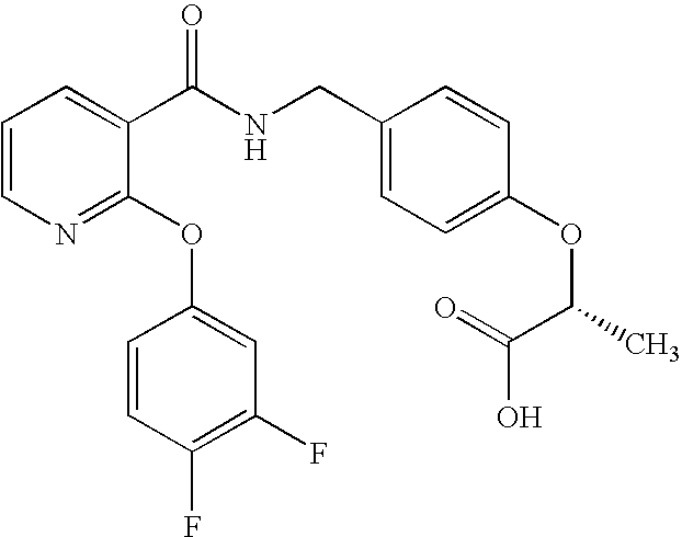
C1=CN=C(OC2=CC(F)=C(F)C=C2)C(C(NCC2=CC=C(OC(C(O)=O)C)C=C2)=O)=C1
